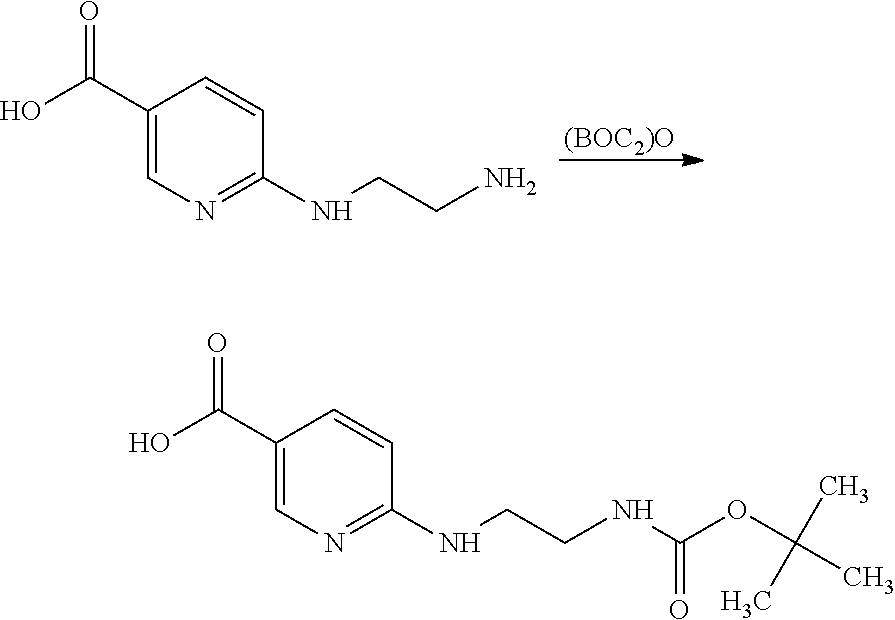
[(BOC2)O].C1(C(O)=O)=CN=C(NCCN)C=C1.C1(C(O)=O)=CN=C(NCCNC(OC(C)(C)C)=O)C=C1
